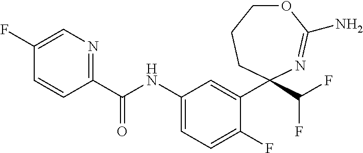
C1(C(NC2=CC=C(F)C(C3(C(F)F)CCCOC(N)=N3)=C2)=O)=NC=C(F)C=C1
